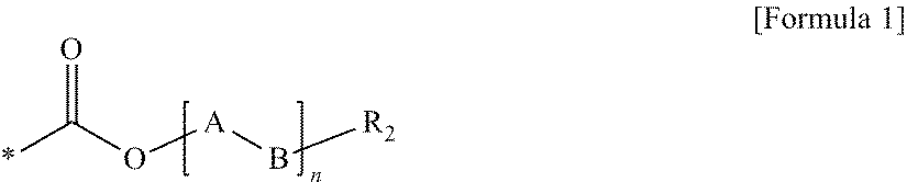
*C(O[A]B[R2])=O
